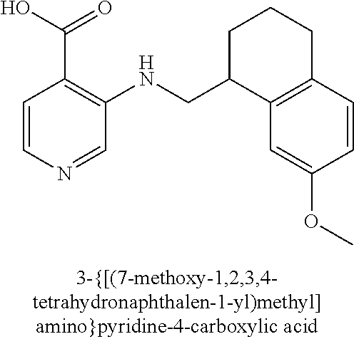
C1=CN=CC(NCC2C3=C(CCC2)C=CC(OC)=C3)=C1C(O)=O
